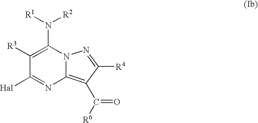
C1([R3])=C(N([R1])[R2])N2C(=C(C(=O)[R6])C([R4])=N2)N=C1[Hal]
